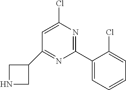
C1NCC1C1=NC(C2=CC=CC=C2Cl)=NC(Cl)=C1
